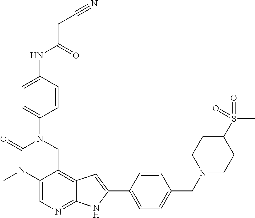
S(C1CCN(CC2=CC=C(C3=CC4=C5C(=CN=C4N3)N(C)C(=O)N(C3=CC=C(NC(CC#N)=O)C=C3)C5)C=C2)CC1)(C)(=O)=O
